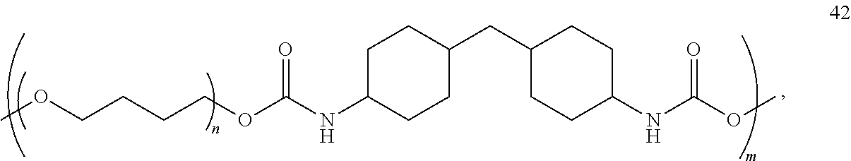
C1C(NC(OCCCCOC)=O)CCC(CC2CCC(NC(OC)=O)CC2)C1
